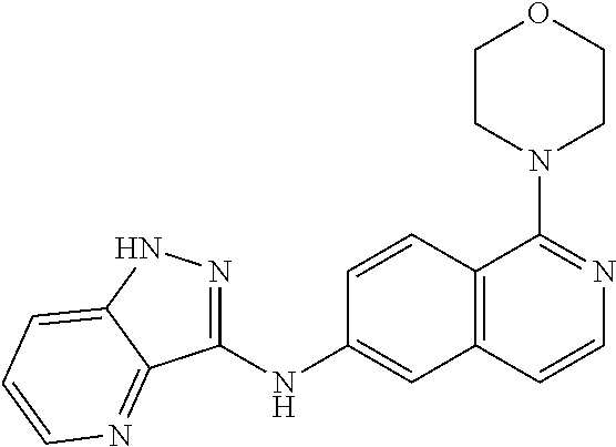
C1(NC2=CC3=C(C=C2)C(N2CCOCC2)=NC=C3)=NNC2=CC=CN=C12
